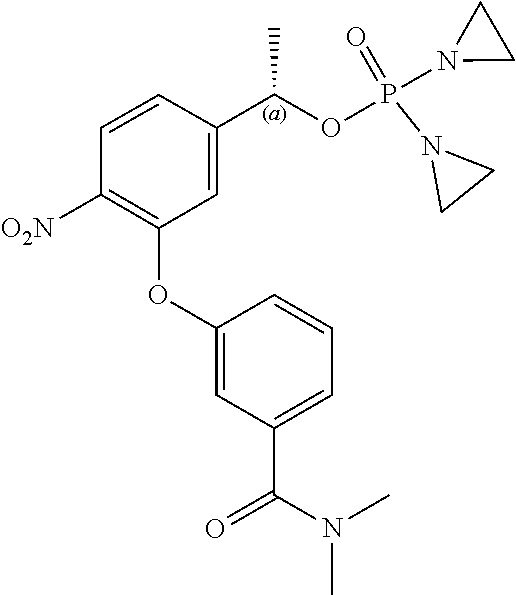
C1=CC([O2N])=C(OC2=CC(C(N(C)C)=O)=CC=C2)C=C1C(OP(N1CC1)(N1CC1)=O)C
